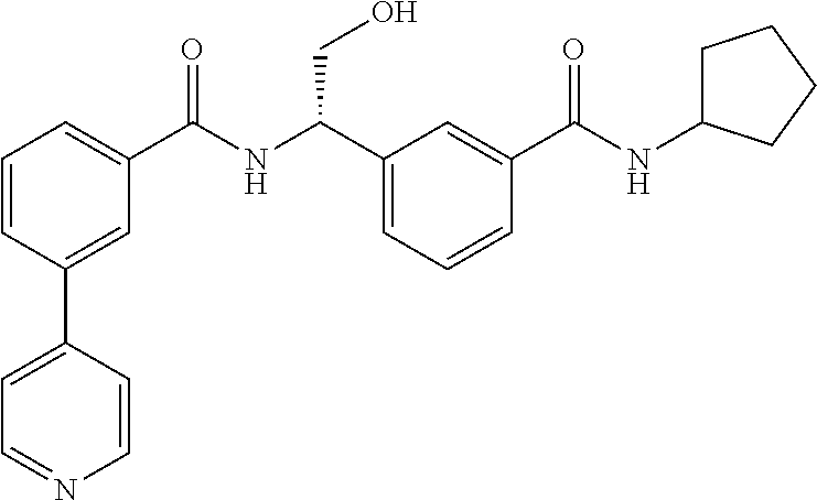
C1=CC=C(C(NC(C2=CC=CC(C(NC3CCCC3)=O)=C2)CO)=O)C=C1C1=CC=NC=C1
